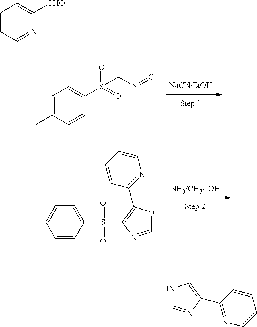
C1=CC=NC([CHO])=C1.C1=C(C)C=CC(S(=O)(=O)CN=C)=C1.C1=CC(S(C2=C(C3=NC=CC=C3)OC=N2)(=O)=O)=CC=C1C.N1C=NC(C2=NC=CC=C2)=C1
